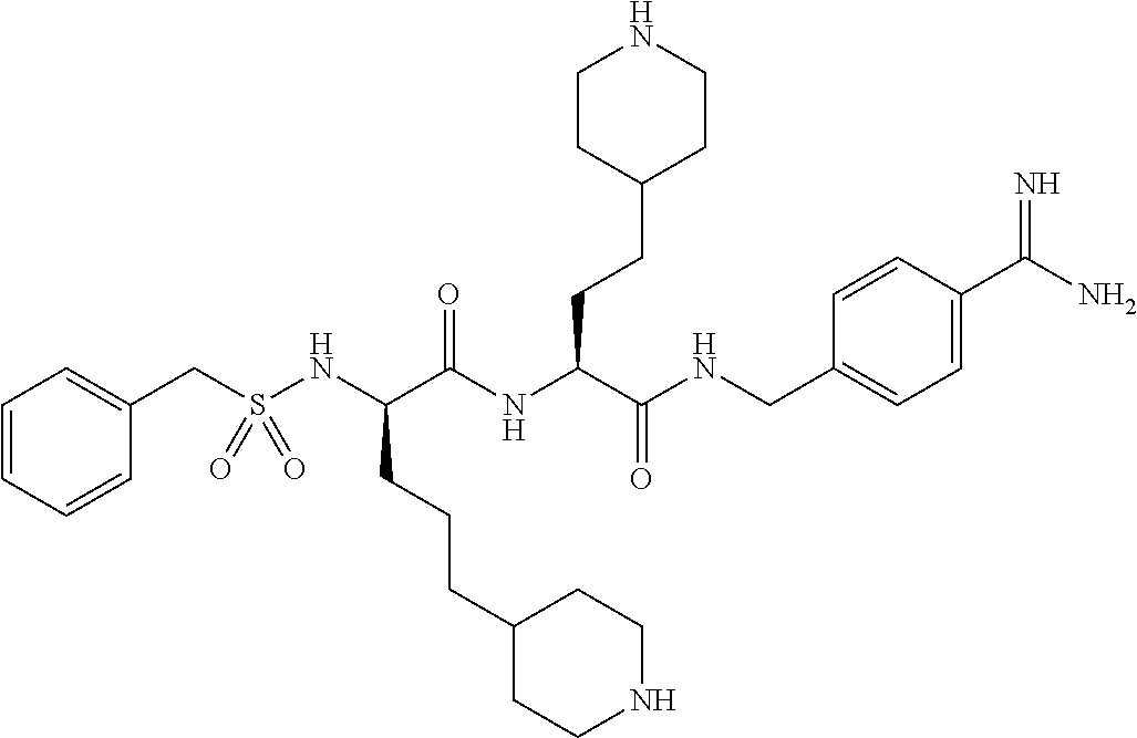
C1=CC=CC(CS(NC(C(NC(C(=O)NCC2=CC=C(C(=N)N)C=C2)CCC2CCNCC2)=O)CCCC2CCNCC2)(=O)=O)=C1
